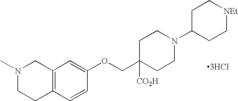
[3HCl].N1(C)CCC2=C(C1)C=C(OCC1([CO2H])CCN(C3CC[NEt]CC3)CC1)C=C2
